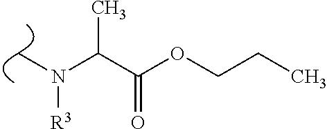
C(C(OCCC)=O)(N(C)[R3])C
